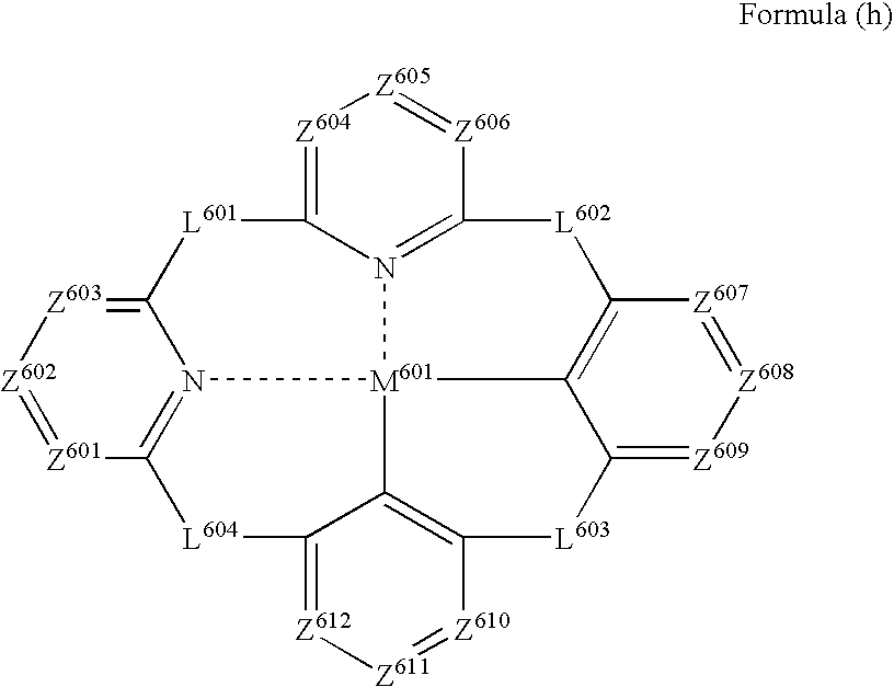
[Z601]1=[Z602][Z603]=C2N3=C1[L604]C1=[Z612][Z611]=[Z610]C4=C1[M601]31N3=C([L602]C5=C1C(=[Z609][Z608]=[Z607]5)[L603]4)[Z606]=[Z605][Z604]=C3[L601]2
